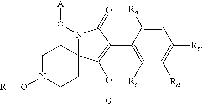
C1=C([Ra])C(C2=C(O[G])C3(N(O[A])C2=O)CCN(O[R])CC3)=C([Rc])C([Rd])=C1[Rb]
